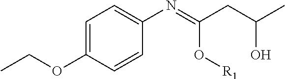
C1=C(OCC)C=CC(N=C(CC(C)O)O[R1])=C1
